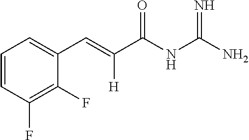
C1=CC(F)=C(F)C(C=C(C(NC(N)=N)=O)[H])=C1
